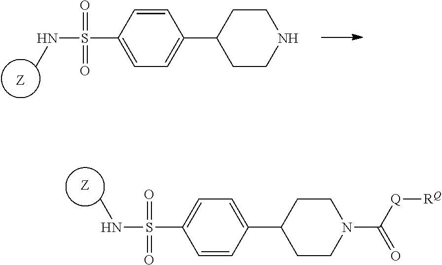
C1=C(S(=O)(=O)NC)C=CC(C2CCNCC2)=C1.[Z].C1=C(S(=O)(=O)NC)C=CC(C2CCN(C([Q][RQ])=O)CC2)=C1.[Z]
